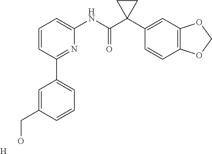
C1=CC(C2=CC=CC(CO)=C2)=NC(NC(C2(C3=CC4=C(C=C3)OCO4)CC2)=O)=C1.[H]
